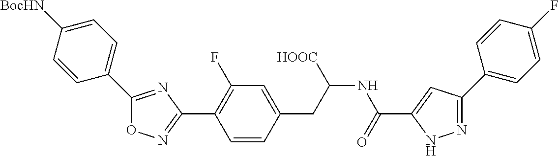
O1N=C(C2=C(F)C=C(CC(NC(C3=CC(C4=CC=C(F)C=C4)=NN3)=O)[HOOC])C=C2)N=C1C1=CC=C([BocHN])C=C1
